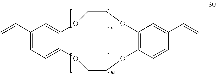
C1(C=C)=CC=C2C(=C1)OCCOC1=C(OCCO2)C=CC(C=C)=C1
